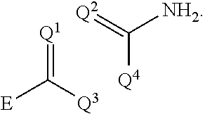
[Q1]=C([Q3])[E].[Q4]C(=[Q2])[NH2]
